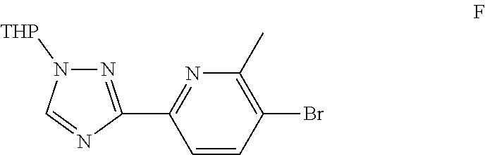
C1=CC(Br)=C(C)N=C1C1=NN([THP])C=N1
